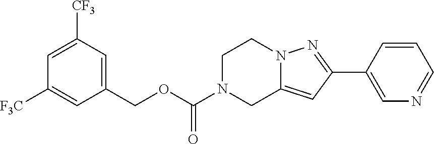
C1([F3C])=CC(COC(N2CC3=CC(C4=CN=CC=C4)=NN3CC2)=O)=CC([CF3])=C1
